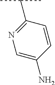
C1=CC(N)=CN=C1C(C)C
